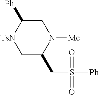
C1C(CS([Ph])(=O)=O)N([Me])CC([Ph])[TsN]1
